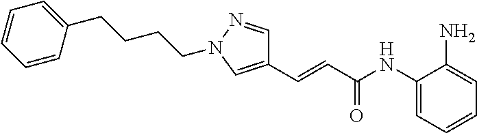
C1(CCCCN2N=CC(C=CC(NC3=CC=CC=C3N)=O)=C2)=CC=CC=C1
